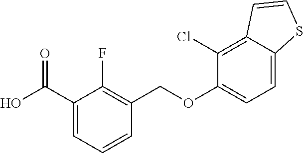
C1(C(O)=O)=CC=CC(COC2=CC=C3C(=C2Cl)C=CS3)=C1F
